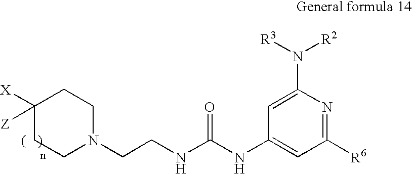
C(NC(NC1=CC([R6])=NC(N([R3])[R2])=C1)=O)CN1CCC([X])([Z])CC1
